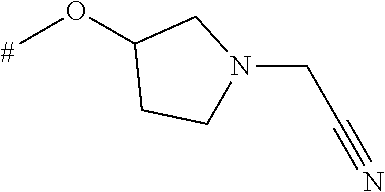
COC1CCN(CC#N)C1
